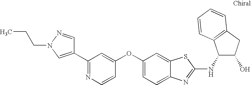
N1=C(C2=CN(CCC)N=C2)C=C(OC2=CC=C3C(=C2)SC(NC2C(O)CC4=C2C=CC=C4)=N3)C=C1
